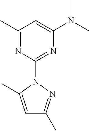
C1(C)=NC(N2C(C)=CC(C)=N2)=NC(N(C)C)=C1
